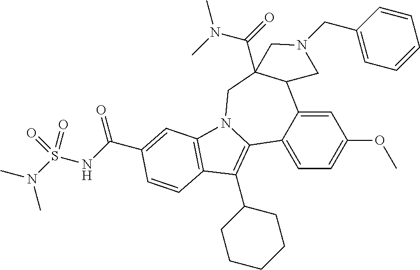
C1=C2C(=CC=C1OC)C1=C(C3CCCCC3)C3=C(N1CC1(C(=O)N(C)C)C2CN(CC2=CC=CC=C2)C1)C=C(C(NS(N(C)C)(=O)=O)=O)C=C3
